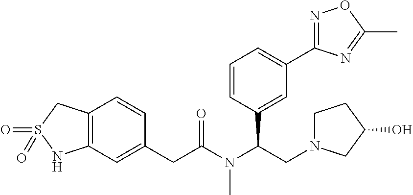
C12=C(C=C(CC(N(C(CN3CCC(O)C3)C3=CC(C4=NOC(C)=N4)=CC=C3)C)=O)C=C1)NS(=O)(=O)C2
